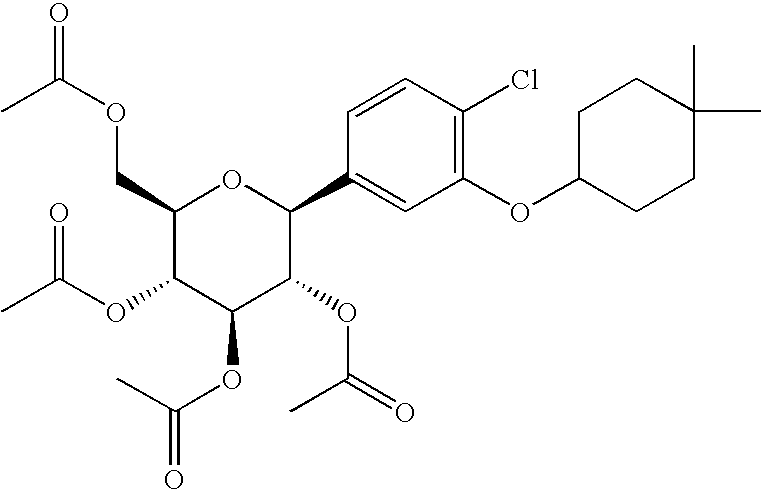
C1(COC(=O)C)C(OC(C)=O)C(OC(=O)C)C(OC(=O)C)C(C2=CC(OC3CCC(C)(C)CC3)=C(Cl)C=C2)O1
